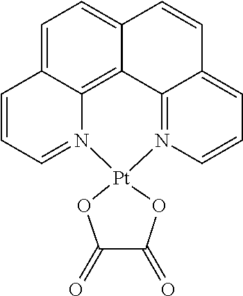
C1=C2C3=C4C(=C1)C=CC1=CC=CN(=C41)[Pt]1(N3=CC=C2)OC(=O)C(=O)O1
